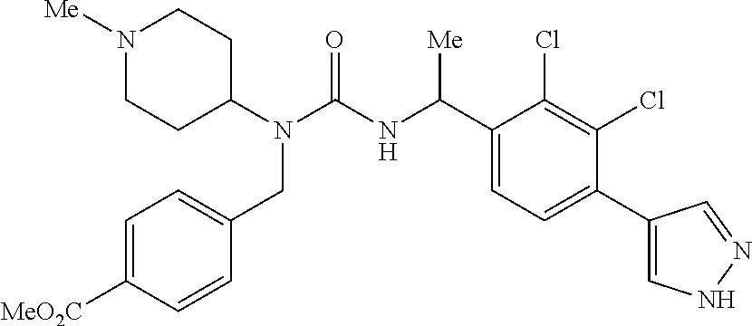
C1(N(C(NC(C2=CC=C(C3=CNN=C3)C(Cl)=C2Cl)[Me])=O)CC2=CC=C([CO2Me])C=C2)CCN([Me])CC1
